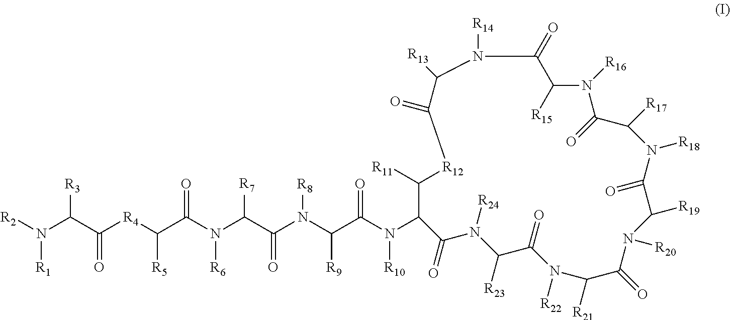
N(C(C(N(C(C(N(C(C([R4]C(C(N([R2])[R1])[R3])=O)[R5])=O)[R6])[R7])=O)[R8])[R9])=O)([R10])C1C([R11])[R12]C(=O)C([R13])N([R14])C(=O)C([R15])N([R16])C(=O)C([R17])N([R18])C(=O)C([R19])N([R20])C(=O)C([R21])N([R22])C(=O)C([R23])N([R24])C1=O
